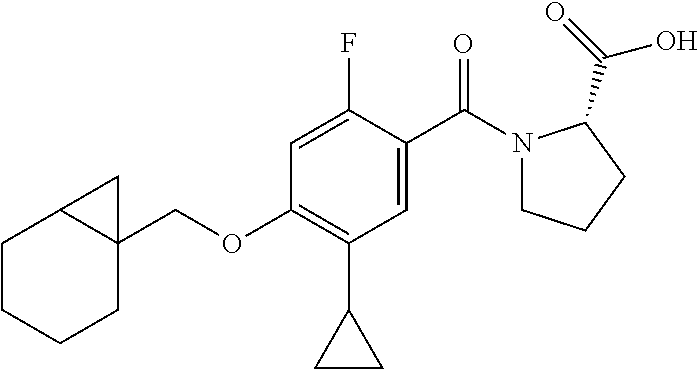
C12(COC3=C(C4CC4)C=C(C(=O)N4CCCC4C(=O)O)C(F)=C3)C(CCCC1)C2
